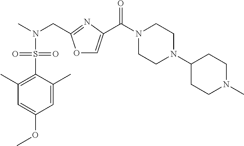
CN(CC1=NC(C(N2CCN(C3CCN(C)CC3)CC2)=O)=CO1)S(C1=C(C)C=C(OC)C=C1C)(=O)=O
